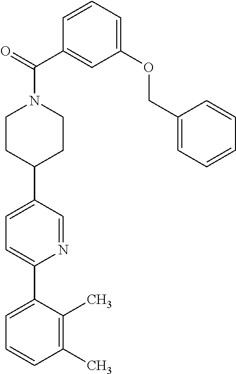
C1(C)=C(C)C(C2=CC=C(C3CCN(C(C4=CC(OCC5=CC=CC=C5)=CC=C4)=O)CC3)C=N2)=CC=C1
